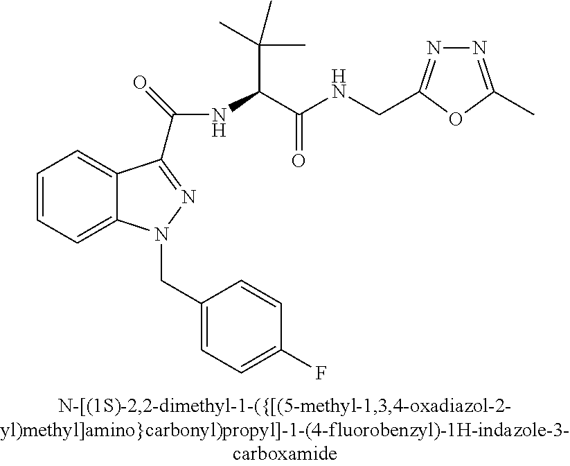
C1=CC=C2C(=C1)C(C(NC(C(C)(C)C)C(NCC1=NN=C(C)O1)=O)=O)=NN2CC1=CC=C(F)C=C1
